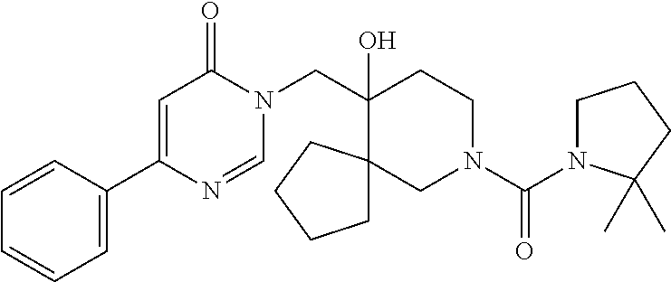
C1=CC(C2=CC(=O)N(CC3(O)CCN(C(=O)N4CCCC4(C)C)CC34CCCC4)C=N2)=CC=C1
